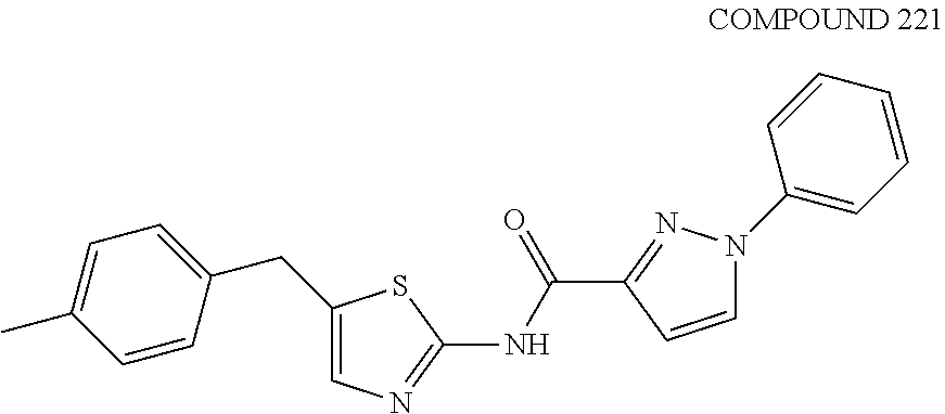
C1(CC2=CC=C(C)C=C2)=CN=C(NC(C2=NN(C3=CC=CC=C3)C=C2)=O)S1
